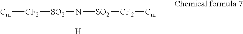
[Cm][CF2][SO2]N([SO2][CF2][Cm])[H]
